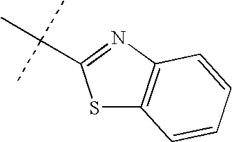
S1C2=C(N=C1C(C)(C)C)C=CC=C2
